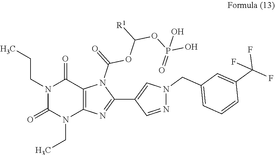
N1(CCC)C(=O)N(CC)C2=C(C1=O)N(C(OC(OP(O)(=O)O)[R1])=O)C(C1=CN(CC3=CC=CC(C(F)(F)F)=C3)N=C1)=N2
